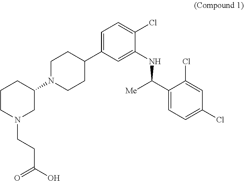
C1(C([Me])NC2=CC(C3CCN(C4CCCN(CCC(O)=O)C4)CC3)=CC=C2Cl)=CC=C(Cl)C=C1Cl
